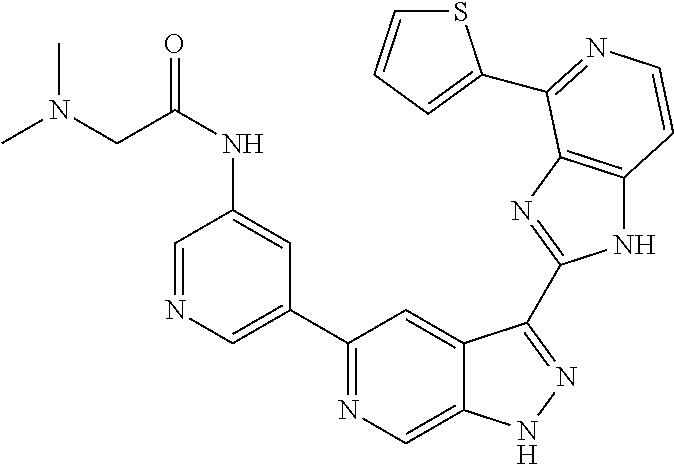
C1(C2=CN=CC(NC(CN(C)C)=O)=C2)=NC=C2C(=C1)C(C1=NC3=C(N1)C=CN=C3C1=CC=CS1)=NN2
